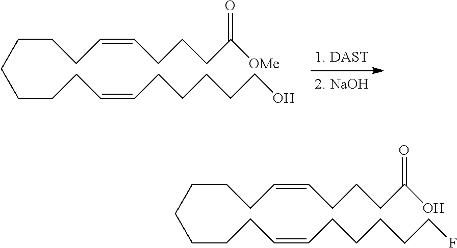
C(CCCCCC=CCCCCCO)CC=CCCCC([OMe])=O.C(CCCCCC=CCCCCCF)CC=CCCCC(O)=O
